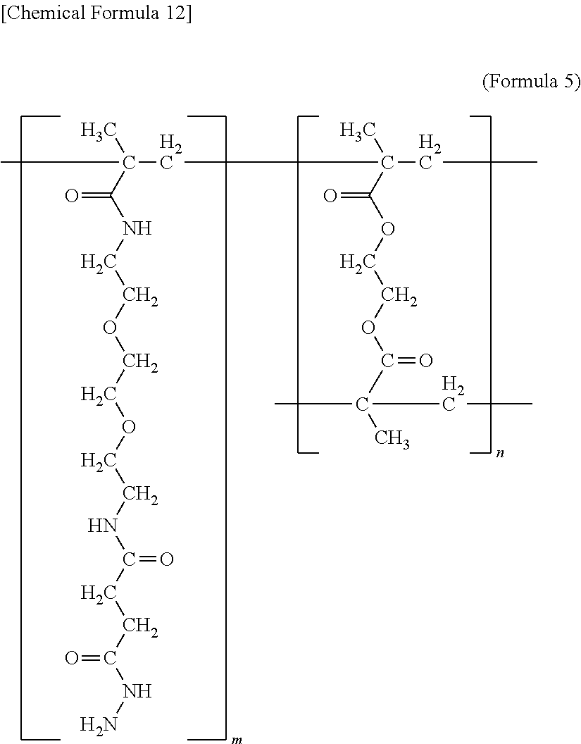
CC(CC(CC)(C)C(OCCOC(C(C)(C)CC)=O)=O)(C)C(NCCOCCOCCNC(CCC(NN)=O)=O)=O
